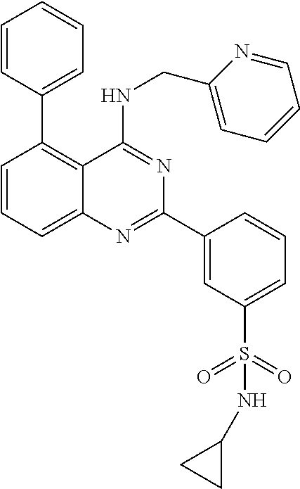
C1=CC(C2=C3C(=CC=C2)N=C(C2=CC(S(=O)(=O)NC4CC4)=CC=C2)N=C3NCC2=CC=CC=N2)=CC=C1
